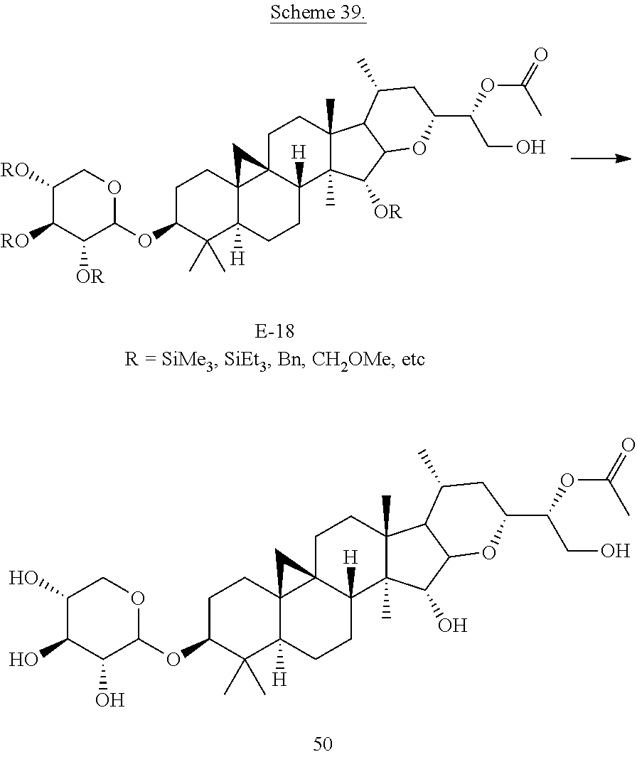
C1([RO])C([RO])C([OR])C(OC2C(C)(C)C3([H])C4(CC2)C2(C([H])(CC3)C3(C)C(C)(CC2)C2C(C3[OR])OC(C(OC(=O)C)CO)CC2C)C4)OC1.C1(O)C(O)C(O)C(OC2C(C)(C)C3([H])C4(CC2)C2(C([H])(CC3)C3(C)C(C)(CC2)C2C(C3O)OC(C(OC(=O)C)CO)CC2C)C4)OC1
